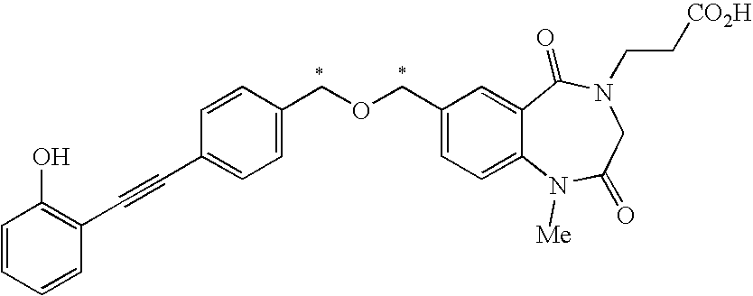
O(CC1=CC=C2C(=C1)C(=O)N(CC[CO2H])CC(=O)N2[Me])CC1=CC=C(C#CC2=C(O)C=CC=C2)C=C1
